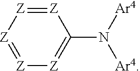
[Z]1=[Z][Z]=[Z][Z]=C1N([Ar4])[Ar4]
